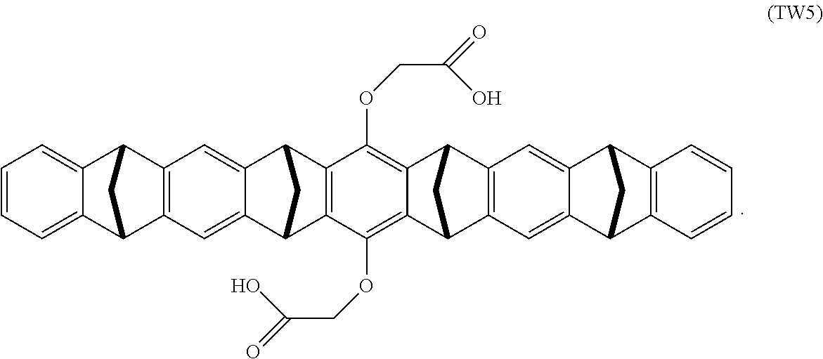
C1=CC=C2C(=C1)C1C3=C(C2C1)C=C1C(=C3)C2C3=C(C1C2)C(OCC(O)=O)=C1C(=C3OCC(O)=O)C2C3=C(C1C2)C=C1C(=C3)C2C3=C(C1C2)C=CC=C3
